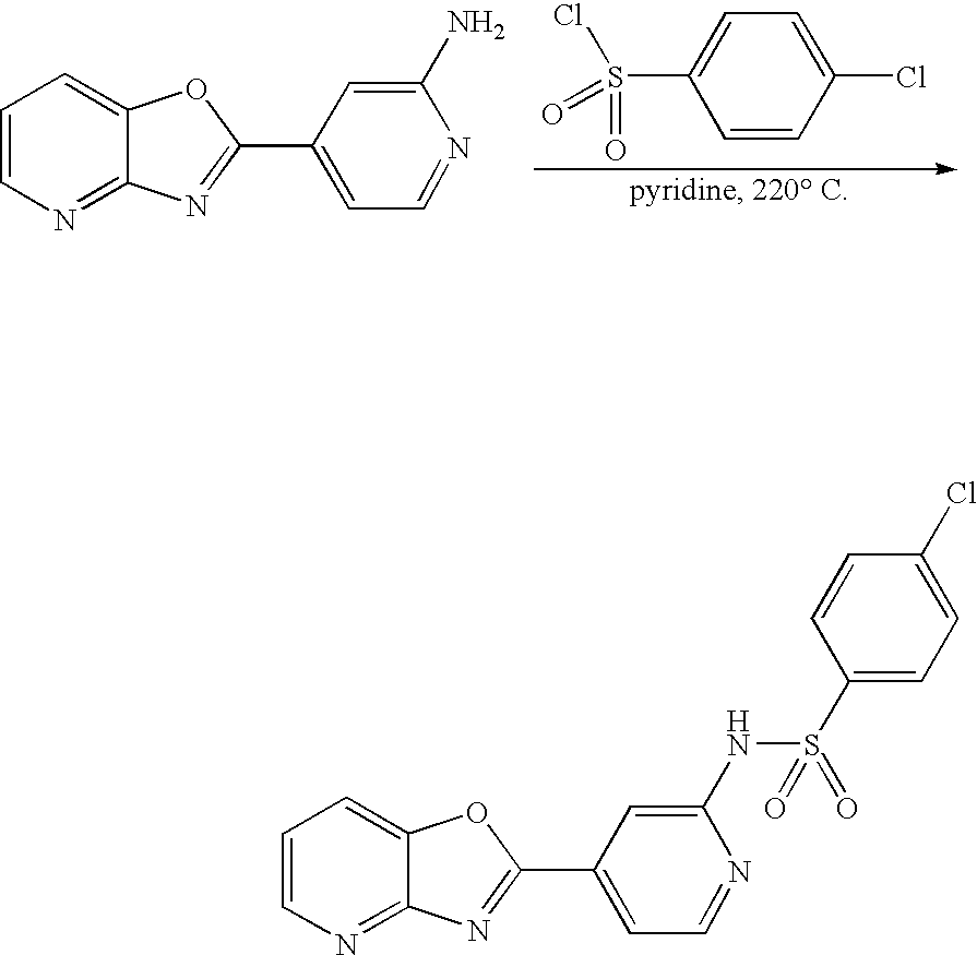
C1(Cl)=CC=C(S(=O)(Cl)=O)C=C1.C1=CN=C2C(=C1)OC(C1=CC=NC(N)=C1)=N2.C1=CN=C2C(=C1)OC(C1=CC=NC(NS(C3=CC=C(Cl)C=C3)(=O)=O)=C1)=N2
